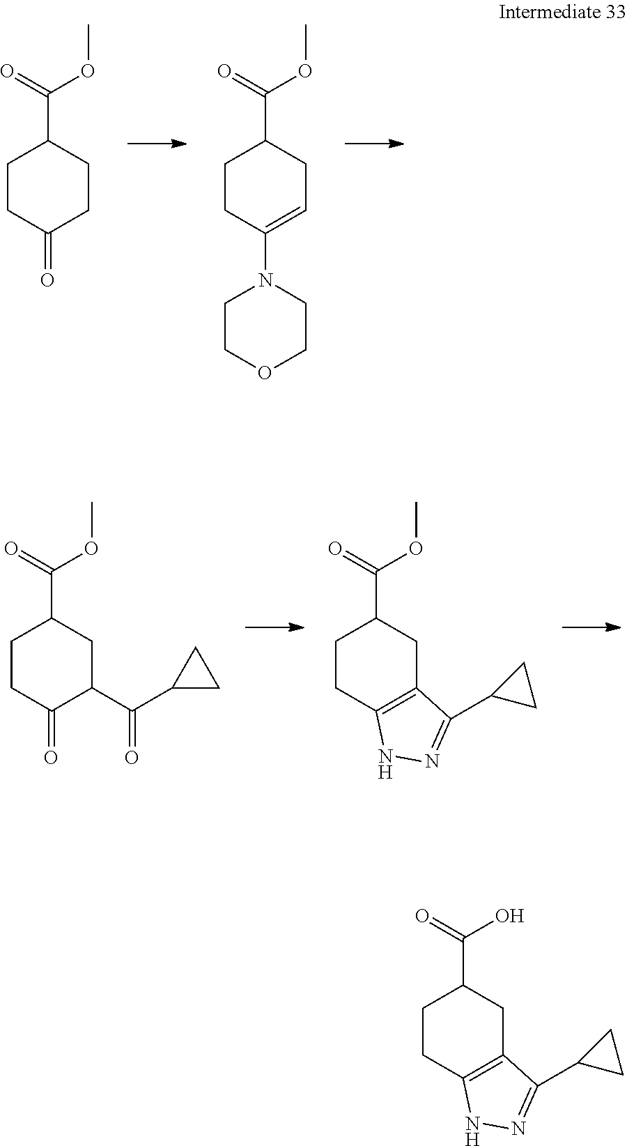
C1CC(=O)CCC1C(=O)OC.C1CC(N2CCOCC2)=CCC1C(=O)OC.C1CC(=O)C(C(C2CC2)=O)CC1C(=O)OC.C1CC2=C(CC1C(=O)OC)C(C1CC1)=NN2.C1CC2=C(CC1C(=O)O)C(C1CC1)=NN2
